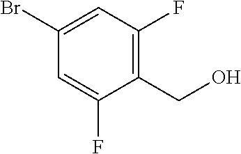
C1=C(F)C(CO)=C(F)C=C1Br
